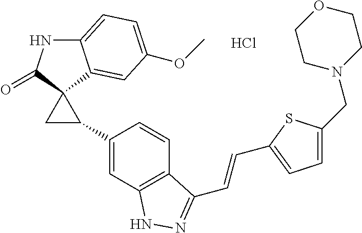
C12=CC=C(OC)C=C1C1(C(=O)N2)CC1C1=CC2=C(C=C1)C(C=CC1=CC=C(CN3CCOCC3)S1)=NN2.Cl
